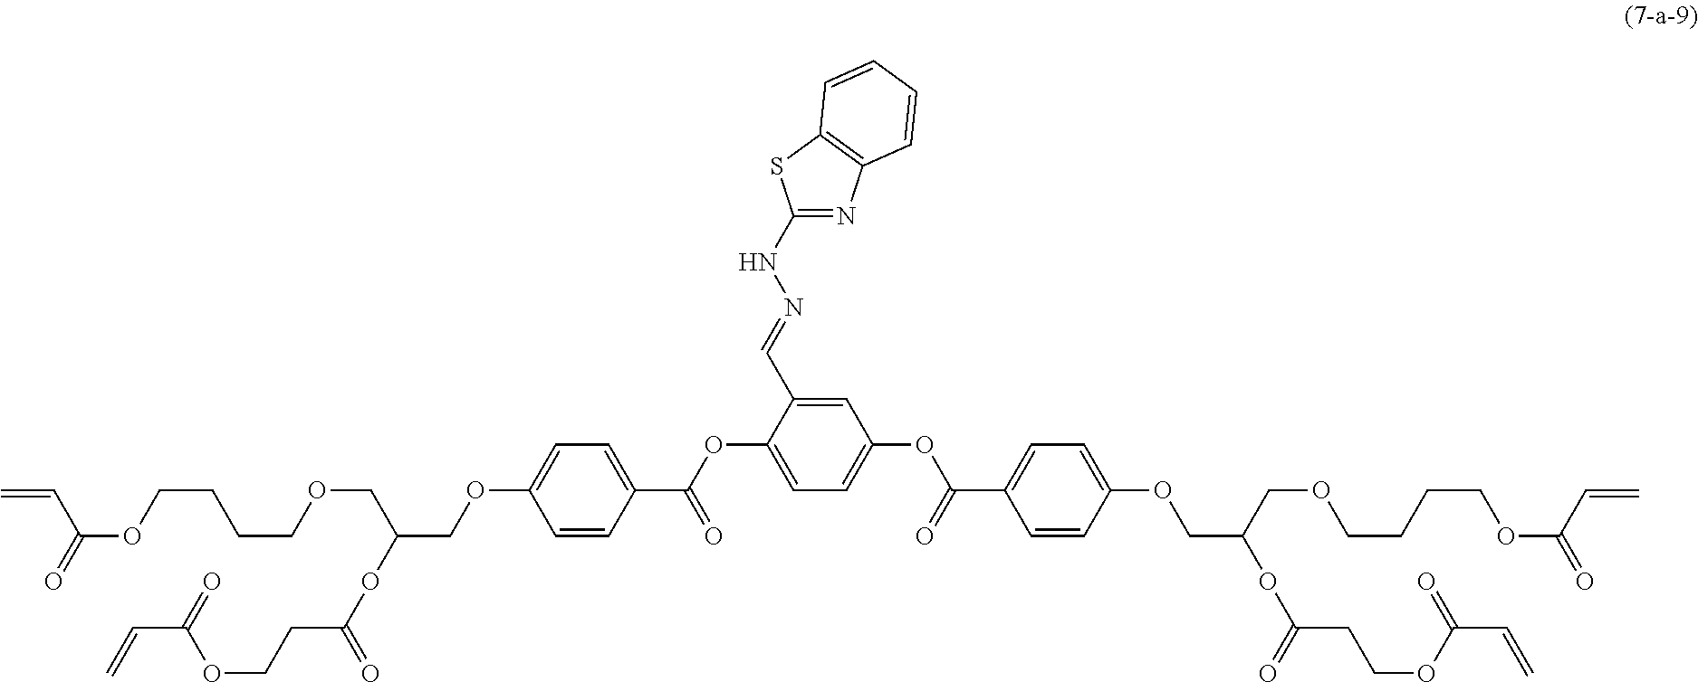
C1(NN=CC2=CC(OC(C3=CC=C(OCC(COCCCCOC(C=C)=O)OC(=O)CCOC(=O)C=C)C=C3)=O)=CC=C2OC(C2=CC=C(OCC(COCCCCOC(C=C)=O)OC(=O)CCOC(=O)C=C)C=C2)=O)=NC2=C(S1)C=CC=C2
